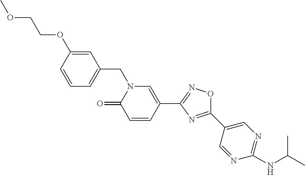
C1=CC(OCCOC)=CC(CN2C(=O)C=CC(C3=NOC(C4=CN=C(NC(C)C)N=C4)=N3)=C2)=C1
